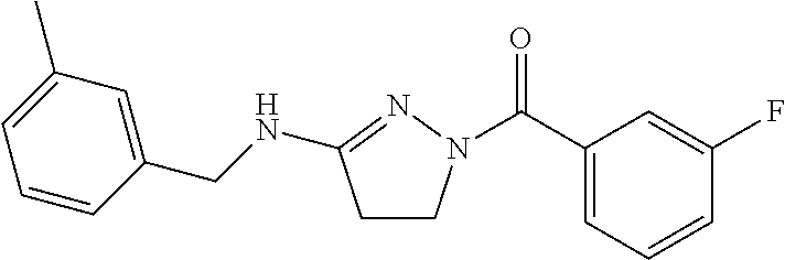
C1(C(=O)N2CCC(NCC3=CC(C)=CC=C3)=N2)=CC=CC(F)=C1
